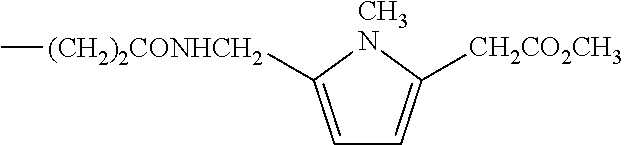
C1=C([(CH2)2CONHCH2]C)[CH3N]C([CH2CO2CH3])=C1
